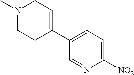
C1=NC([NO2])=CC=C1C1=CCN(C)CC1
